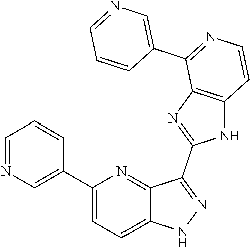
C1(C2=CN=CC=C2)=CC=C2C(=N1)C(C1=NC3=C(N1)C=CN=C3C1=CN=CC=C1)=NN2
